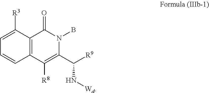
C1=C([R3])C2=C(C=C1)C([R8])=C(C(N[Wd])[R9])N(B)C2=O
